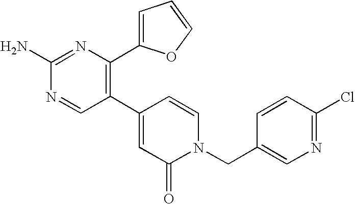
C1(C2=C(C3=CC=CO3)N=C(N)N=C2)=CC(=O)N(CC2=CN=C(Cl)C=C2)C=C1
